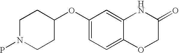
C1N(P)CCC(OC2=CC=C3C(=C2)NC(=O)CO3)C1
